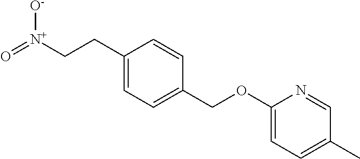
C1(CC[N+]([O-])=O)=CC=C(COC2=CC=C(C)C=N2)C=C1
